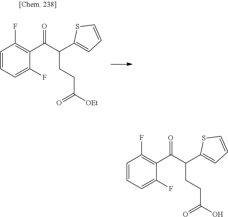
C1=CC=C(F)C(C(C(C2=CC=CS2)CCC([OEt])=O)=O)=C1F.C1=CC=C(F)C(C(C(C2=CC=CS2)CCC(O)=O)=O)=C1F
